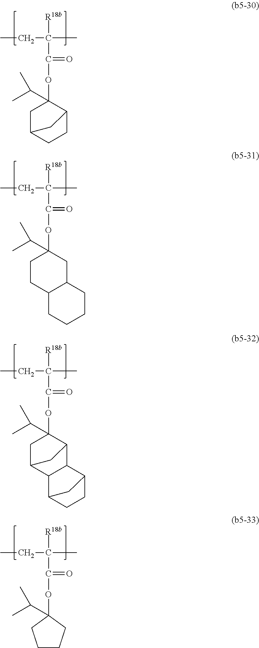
CCC(C)([R18b])C(=O)OC1(C(C)C)CC2CCC1C2.CCC(C)([R18b])C(=O)OC1(C(C)C)CCC2C(C1)CCCC2.CCC(C)([R18b])C(=O)OC1(C(C)C)CC2C3C(C1C2)C1CCC3C1.CCC(C)([R18b])C(=O)OC1(C(C)C)CCCC1
